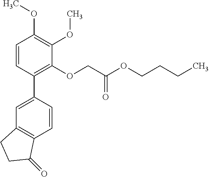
C1=C(C2=C(OCC(OCCCC)=O)C(OC)=C(OC)C=C2)C=CC2=C1CCC2=O
